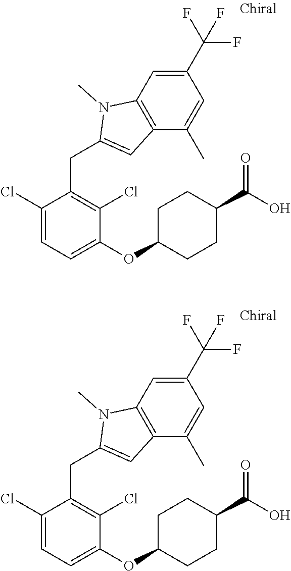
C1(C(F)(F)F)=CC2=C(C(C)=C1)C=C(CC1=C(Cl)C(OC3CCC(C(O)=O)CC3)=CC=C1Cl)N2C.C1(C(F)(F)F)=CC2=C(C(C)=C1)C=C(CC1=C(Cl)C(OC3CCC(C(O)=O)CC3)=CC=C1Cl)N2C
